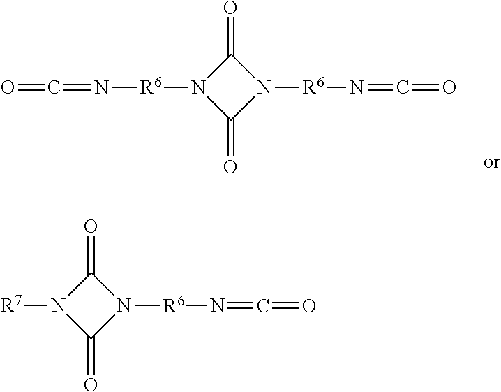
C1(=O)N([R7])C(=O)N1[R6]N=C=O.C1(=O)N([R6]N=C=O)C(=O)N1[R6]N=C=O
